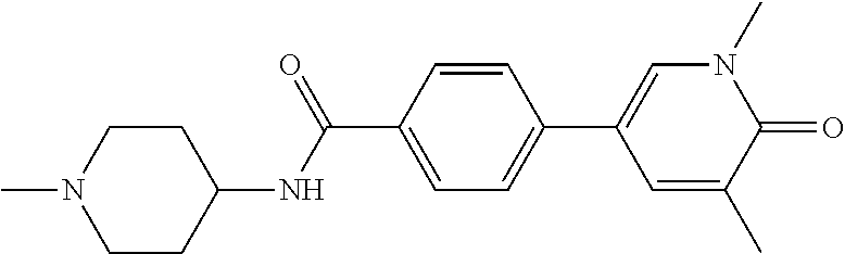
C1(NC(C2=CC=C(C3=CN(C)C(=O)C(C)=C3)C=C2)=O)CCN(C)CC1
